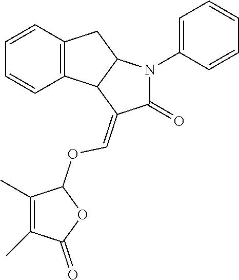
C12=C(C=CC=C1)CC1C2C(=COC2C(C)=C(C)C(=O)O2)C(=O)N1C1=CC=CC=C1
